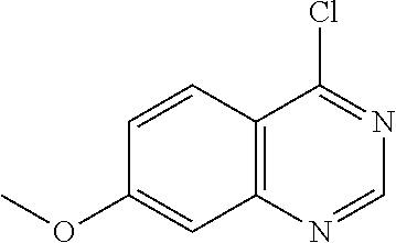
C12=C(N=CN=C1Cl)C=C(OC)C=C2
